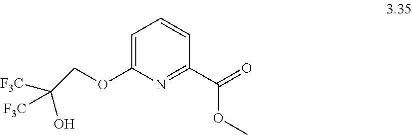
C1=C(OCC([F3C])(O)[F3C])N=C(C(OC)=O)C=C1
